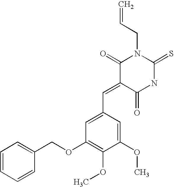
C=CCN1C(=O)C(=CC2=CC(OCC3=CC=CC=C3)=C(OC)C(OC)=C2)C(=O)NC1=S
